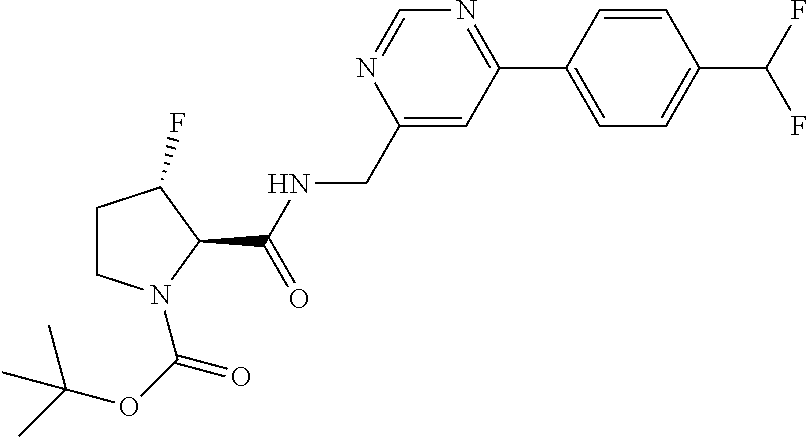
C1CN(C(OC(C)(C)C)=O)C(C(NCC2=CC(C3=CC=C(C(F)F)C=C3)=NC=N2)=O)C1F
